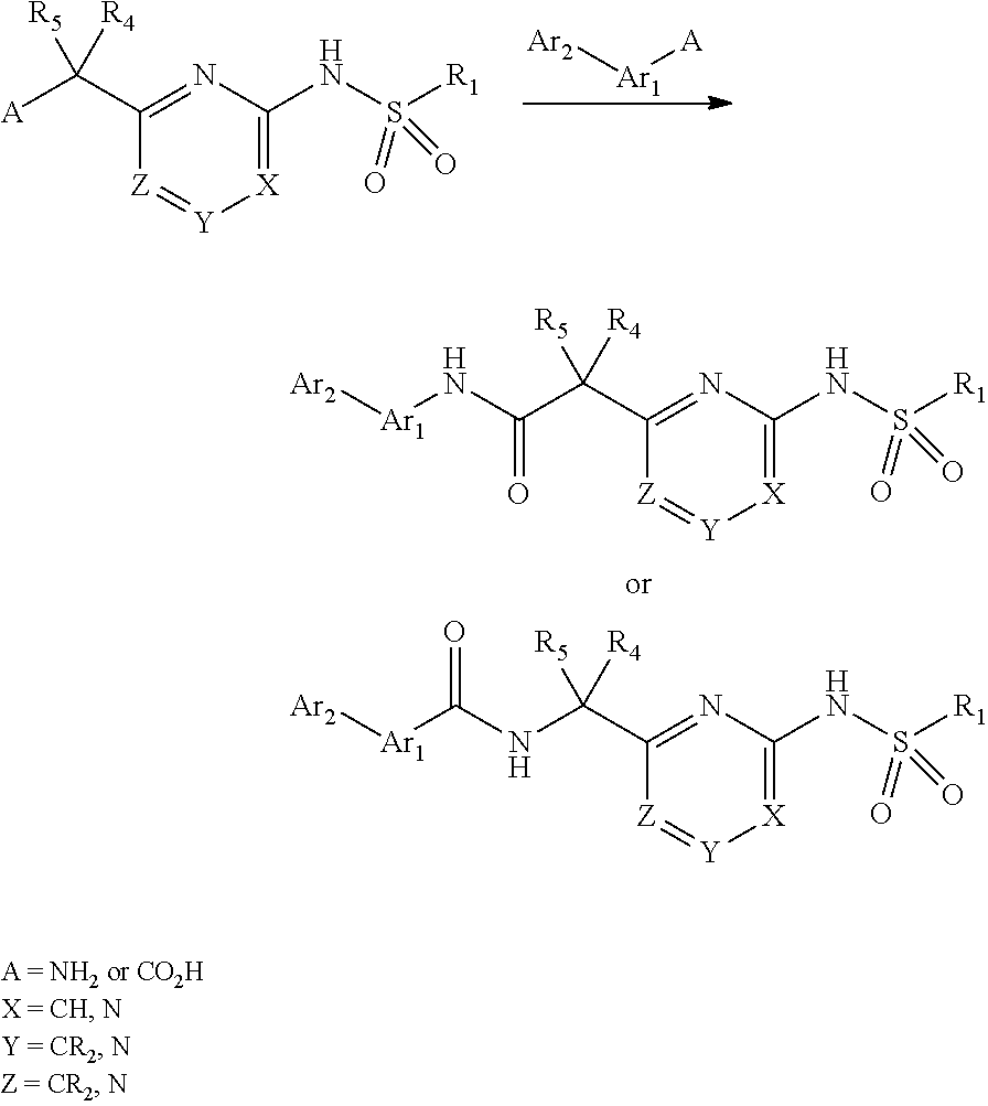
[Ar2][Ar1]NC(C(C1=NC(NS([R1])(=O)=O)=[X][Y]=[Z]1)([R5])[R4])=O.[Ar2][Ar1]C(NC(C1=NC(NS([R1])(=O)=O)=[X][Y]=[Z]1)([R5])[R4])=O.[Ar2][Ar1][A].[A]C(C1=NC([HN]S([R1])(=O)=O)=[X][Y]=[Z]1)([R5])[R4]
